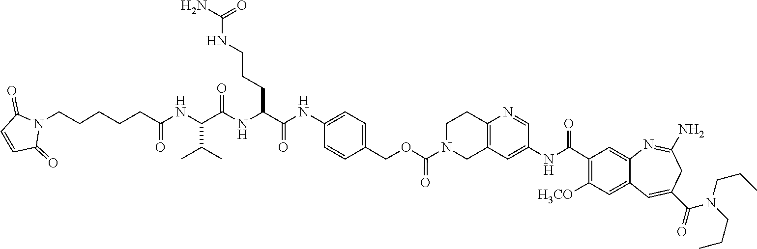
N1=CC(NC(C2=C([H3CO])C=C3C(=C2)N=C(N)CC(C(=O)N(CCC)CCC)=C3)=O)=CC2=C1CCN(C(OCC1=CC=C(NC(C(NC(C(NC(CCCCCN3C(=O)C=CC3=O)=O)C(C)C)=O)CCCNC(=O)N)=O)C=C1)=O)C2
